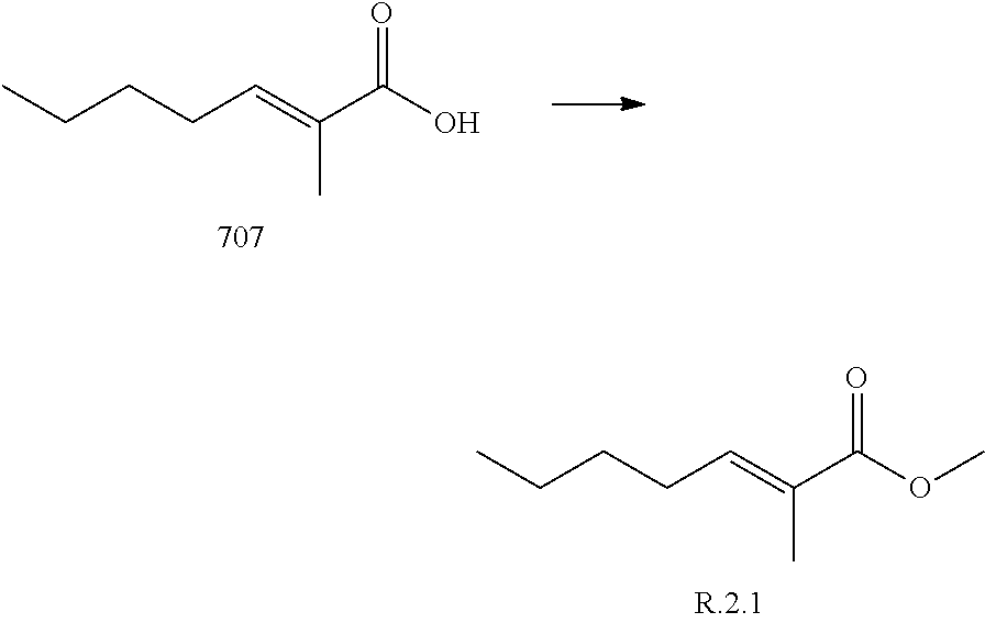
CCCCC=C(C(O)=O)C.CCCCC=C(C(OC)=O)C
